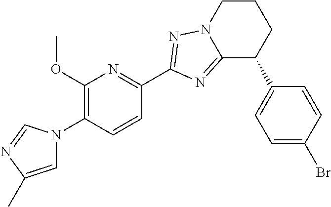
C1(OC)=C(N2C=C(C)N=C2)C=CC(C2=NN3C(=N2)C(C2=CC=C(Br)C=C2)CCC3)=N1
